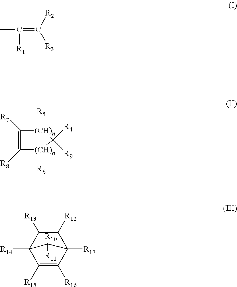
CC([R1])=C([R2])[R3].C1([R7])=C([R8])[(CH)n]([R6])C([R4])([R9])[(CH)n]1[R5].C1([R13])C([R12])C2([R17])C([R16])=C([R15])C1([R14])C2([R10])[R11]
